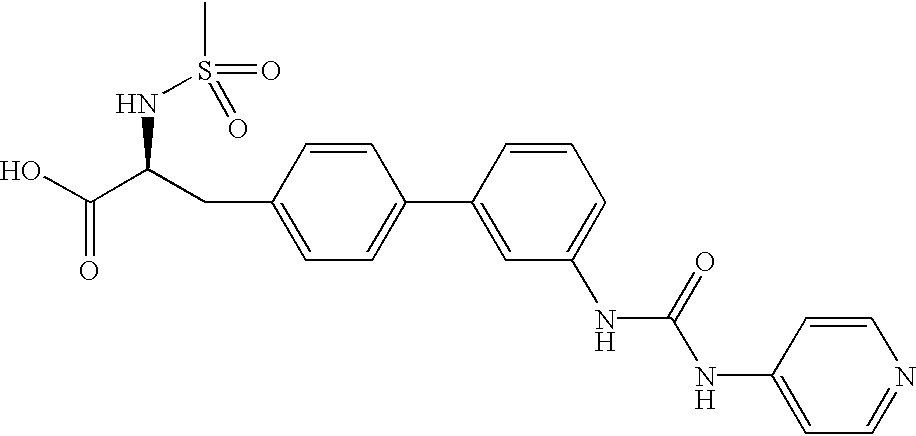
OC(C(CC1=CC=C(C2=CC(NC(=O)NC3=CC=NC=C3)=CC=C2)C=C1)NS(=O)(C)=O)=O
